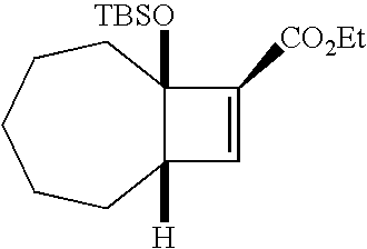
C12([TBSO])C([H])(C=C1[CO2Et])CCCCC2
